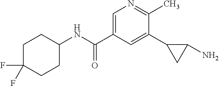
C1(NC(C2=CN=C(C)C(C3CC3N)=C2)=O)CCC(F)(F)CC1
